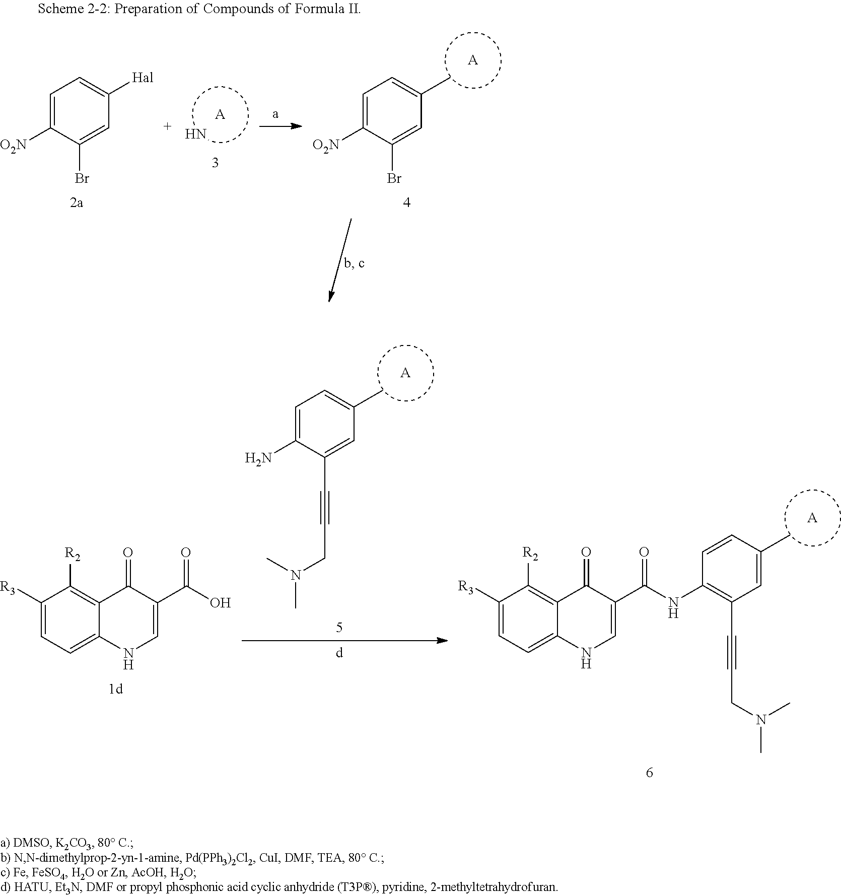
[A].N.C1=C([O2N])C(Br)=CC([Hal])=C1.[A].C1=C([O2N])C(Br)=CC(C)=C1.C1([R3])=CC=C2C(=C1[R2])C(=O)C(C(O)=O)=CN2.[A].C1=C(N)C(C#CCN(C)C)=CC(C)=C1.[A].C1([R3])=CC=C2C(=C1[R2])C(=O)C(C(=O)NC1=C(C#CCN(C)C)C=C(C)C=C1)=CN2
